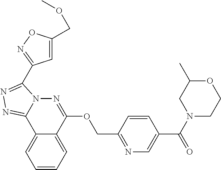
C1=CC=C2C(=C1)C1=NN=C(C3=NOC(COC)=C3)N1N=C2OCC1=NC=C(C(N2CCOC(C)C2)=O)C=C1
